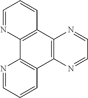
C1=NC2=C(C=C1)C1=C(C3=C2N=CC=C3)N=CC=N1
